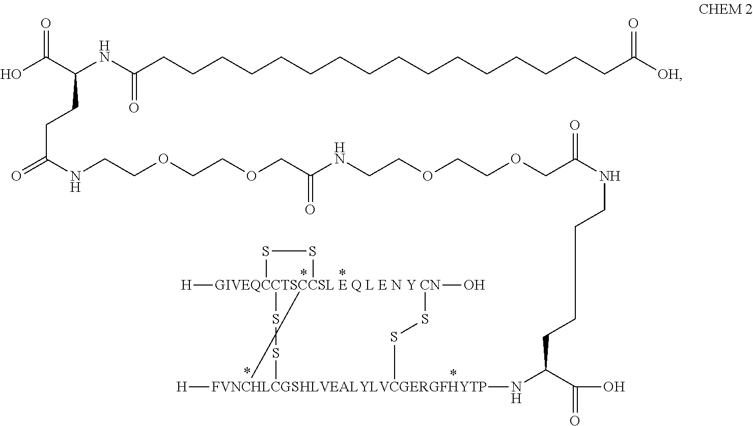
OC(C(NC(CCCCCCCCCCCCCCCCC([OH])=O)=O)CCC(=O)NCCOCCOCC(NCCOCCOCC(=O)NCCCCC(C(O)=O)N[FVNCHLCGSHLVEALYLVCGERGFHYTP]12([H])SS[GIVEQCCTSCCSL E Q L E N Y CN]13(O)([H])(SS2)SS3)=O)=O
